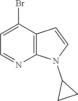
C12=C(C(Br)=CC=N1)C=CN2C1CC1
